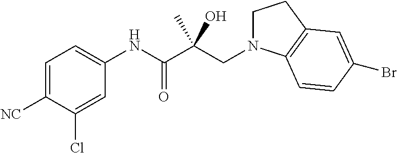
C1=C([NC])C(Cl)=CC(NC(C(CN2CCC3=C2C=CC(Br)=C3)(C)O)=O)=C1
